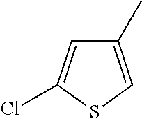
C1(C)=CSC(Cl)=C1
